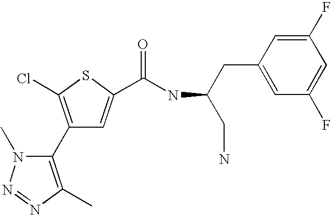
C1(C2=C(C)N=NN2C)=C(Cl)SC(C(NC(CN)CC2=CC(F)=CC(F)=C2)=O)=C1
